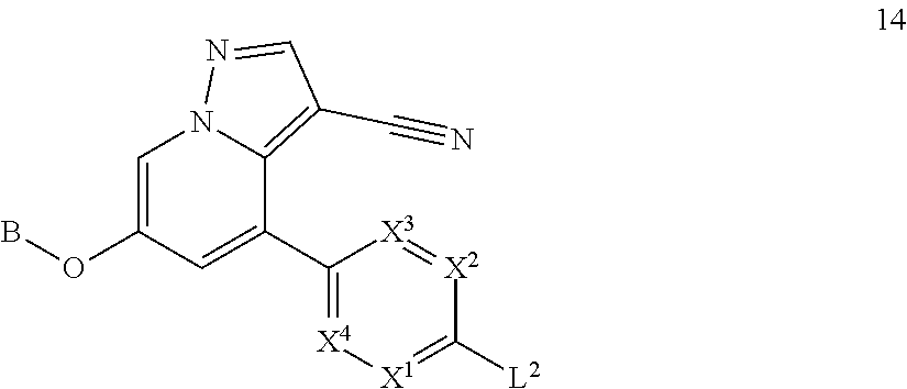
N12C=C(OB)C=C(C3=[X4][X1]=C([L2])[X2]=[X3]3)C1=C(C#N)C=N2
